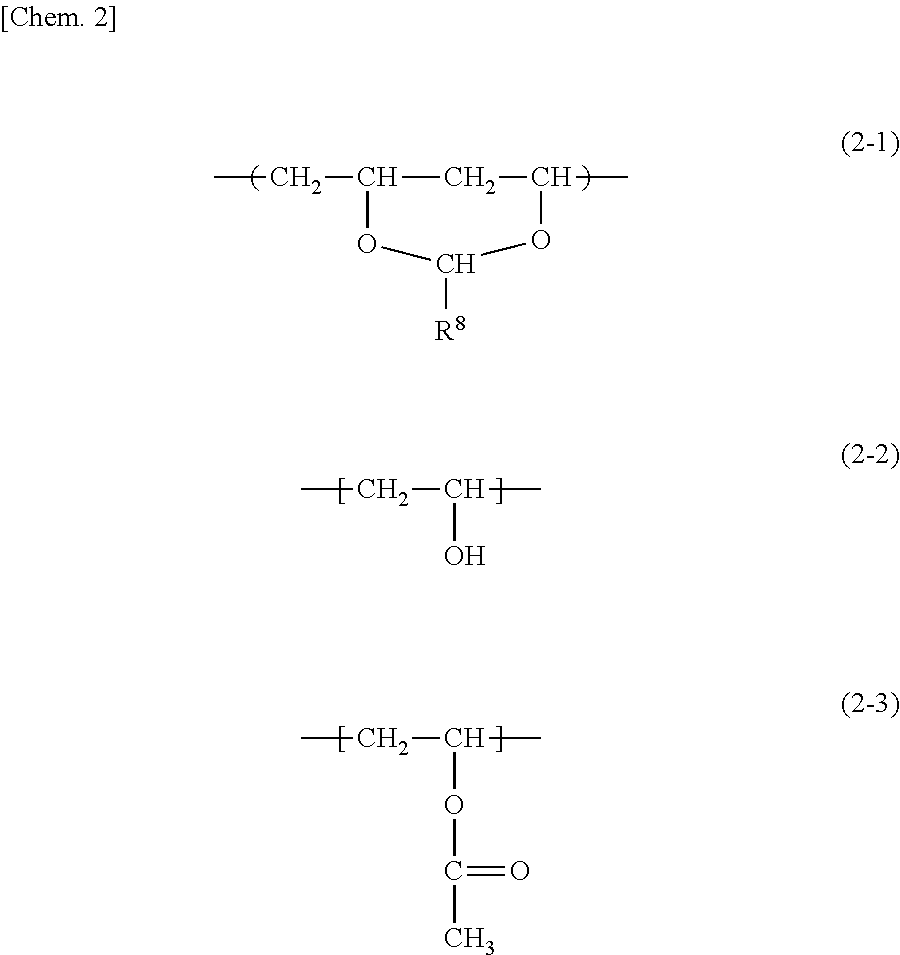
CCC1OC([R8])OC(C)C1.CCC(O)C.CCC(OC(=O)C)C
